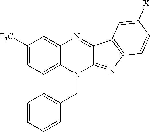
C1([F3C])=CC=C2C(=C1)N=C1C(=NC3=C1C=C([X])C=C3)N2CC1=CC=CC=C1
